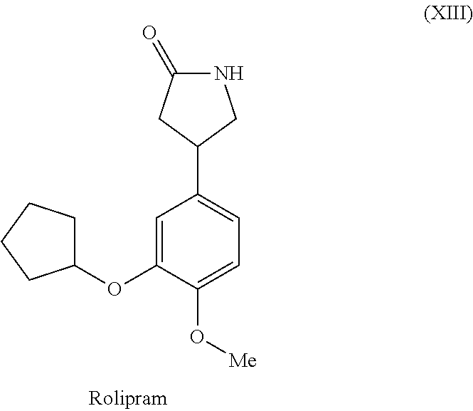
C1=C(OC2CCCC2)C(O[Me])=CC=C1C1CNC(=O)C1
